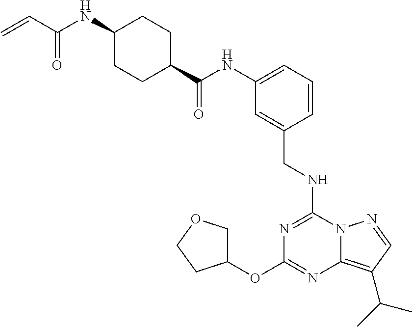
C1(OC2=NC3=C(C(C)C)C=NN3C(NCC3=CC(NC(C4CCC(NC(=O)C=C)CC4)=O)=CC=C3)=N2)COCC1
